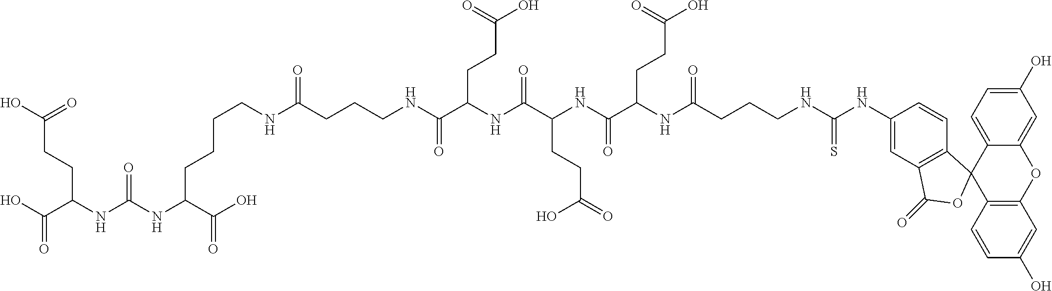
C(CNC(CCCNC(C(NC(C(NC(C(NC(CCCNC(NC1=CC2=C(C=C1)C1(OC2=O)C2=C(OC3=CC(O)=CC=C13)C=C(O)C=C2)=S)=O)CCC(O)=O)=O)CCC(=O)O)=O)CCC(O)=O)=O)=O)CCC(NC(NC(C(O)=O)CCC(O)=O)=O)C(O)=O
